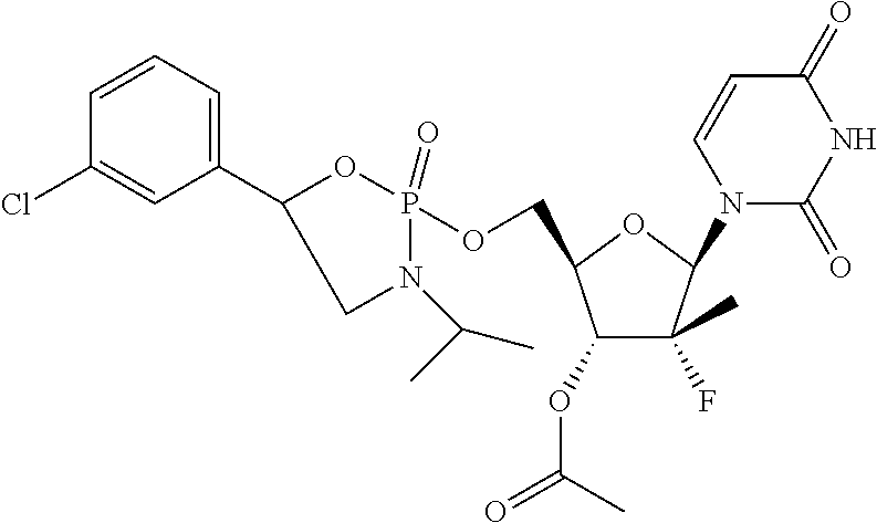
O1P(=O)(OCC2C(OC(=O)C)C(F)(C)C(N3C(=O)NC(=O)C=C3)O2)N(C(C)C)CC1C1=CC=CC(Cl)=C1
